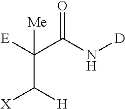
[E]C(C(N[D])=O)([Me])C([X])[H]
